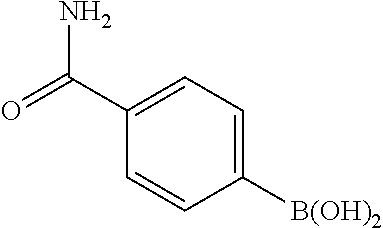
C1([B(OH)2])=CC=C(C(=O)N)C=C1
